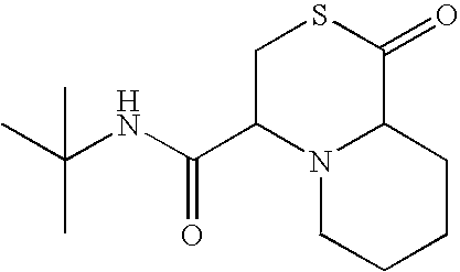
C(C)(NC(C1N2C(C(=O)SC1)CCCC2)=O)(C)C
